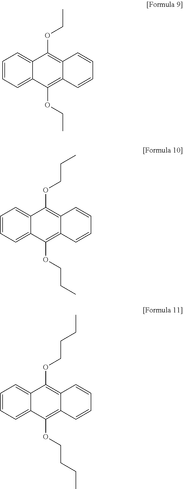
C1=CC=C2C(=C1)C(OCC)=C1C(=C2OCC)C=CC=C1.C1=CC=C2C(=C1)C(OCCC)=C1C(=C2OCCC)C=CC=C1.C1=CC=C2C(=C1)C(OCCCC)=C1C(=C2OCCCC)C=CC=C1
